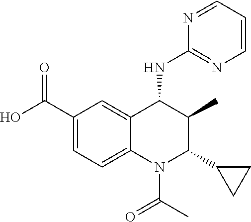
C1(C(O)=O)=CC=C2C(=C1)C(NC1=NC=CC=N1)C(C)C(C1CC1)N2C(C)=O
